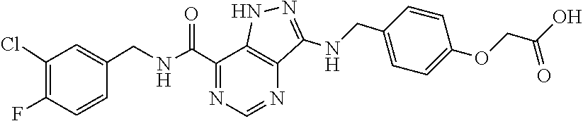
C1(Cl)=C(F)C=CC(CNC(C2=NC=NC3=C2NN=C3NCC2=CC=C(OCC(=O)O)C=C2)=O)=C1
